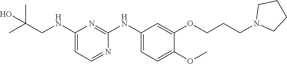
C1(NCC(C)(C)O)=CC=NC(NC2=CC=C(OC)C(OCCCN3CCCC3)=C2)=N1
